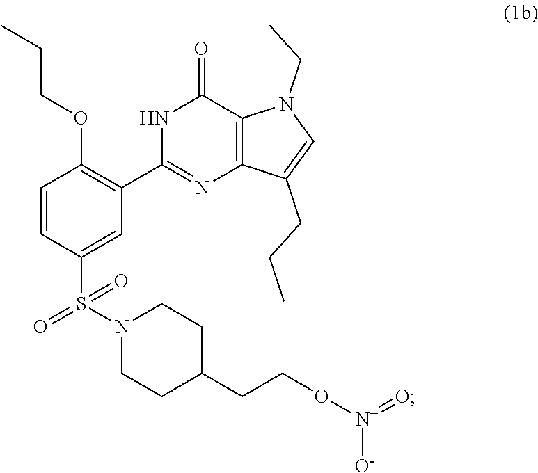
C1=CC(S(N2CCC(CCO[N+](=O)[O-])CC2)(=O)=O)=CC(C2=NC3=C(C(=O)N2)N(CC)C=C3CCC)=C1OCCC
